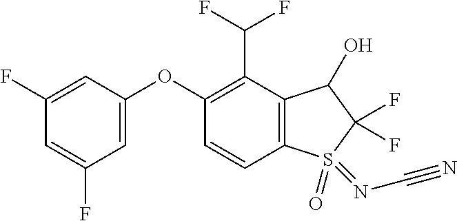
O(C1=CC(F)=CC(F)=C1)C1=C(C(F)F)C2=C(C=C1)S(=O)(=NC#N)C(F)(F)C2O
